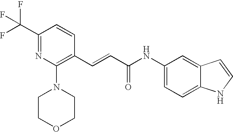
C(=CC(=O)NC1=CC=C2C(=C1)C=CN2)C1=C(N2CCOCC2)N=C(C(F)(F)F)C=C1
